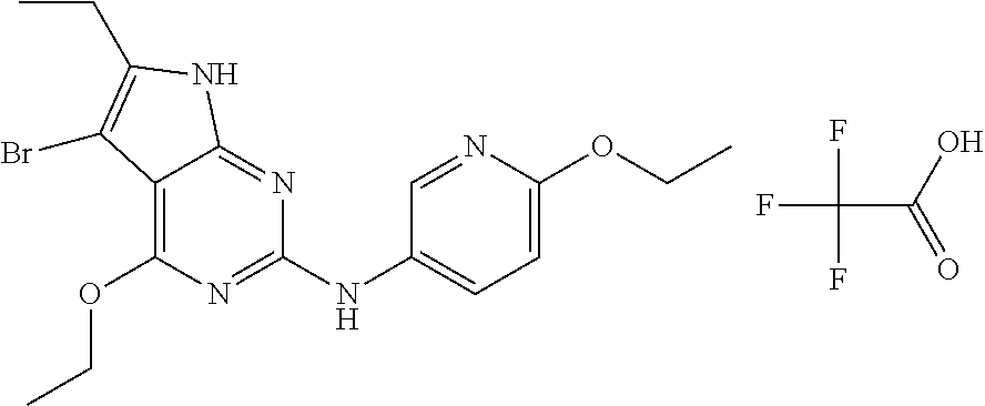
C1(OCC)=C2C(=NC(NC3=CC=C(OCC)N=C3)=N1)NC(CC)=C2Br.FC(C(O)=O)(F)F
